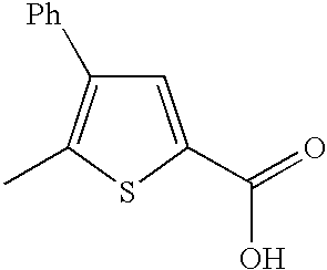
C1=C(C(=O)O)SC(C)=C1[Ph]
